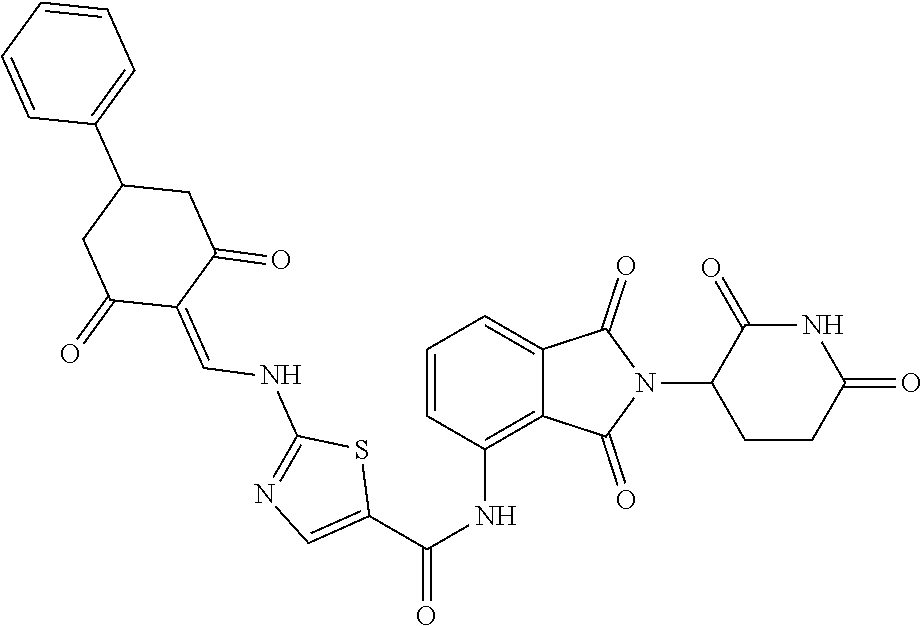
C1=CC(NC(C2=CN=C(NC=C3C(=O)CC(C4=CC=CC=C4)CC3=O)S2)=O)=C2C(=C1)C(=O)N(C1CCC(=O)NC1=O)C2=O
